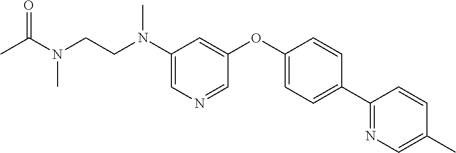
C1(N(CCN(C(C)=O)C)C)=CN=CC(OC2=CC=C(C3=NC=C(C)C=C3)C=C2)=C1
